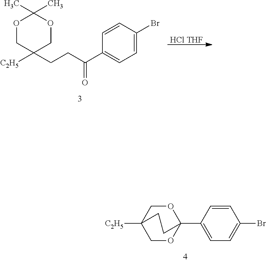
C1OC2(C3=CC=C(Br)C=C3)OCC1([C2H5])CC2.O1CC([C2H5])(CCC(=O)C2=CC=C(Br)C=C2)COC1(C)C.[HCl THF]
